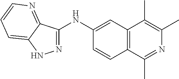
N1=C(NC2=CC3=C(C=C2)C(C)=NC(C)=C3C)C2=NC=CC=C2N1
